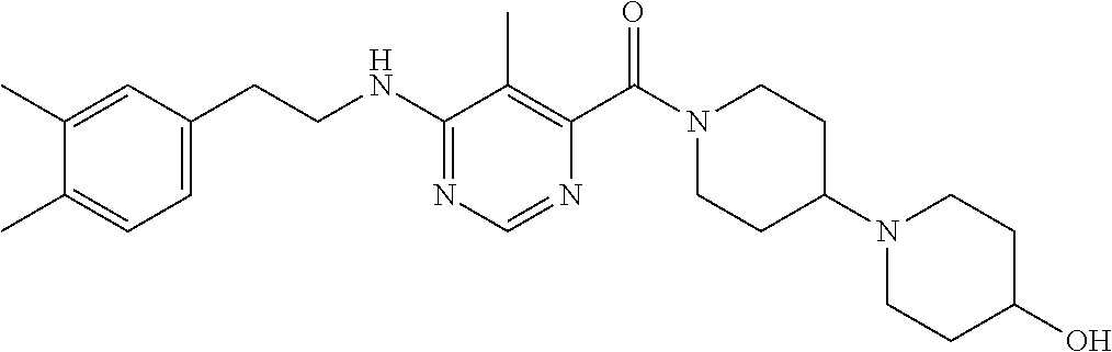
N(C1=NC=NC(C(N2CCC(N3CCC(O)CC3)CC2)=O)=C1C)CCC1=CC=C(C)C(C)=C1
